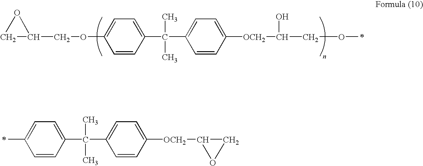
C1C(COC2=CC=C(C(C)(C)C3=CC=C([OCH2]C(O)COC)C=C3)C=C2)O1.C1(C)=CC=C(C(C)(C)C2=CC=C([OCH2]C3CO3)C=C2)C=C1
